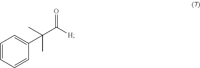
C1=CC=CC(C(C)(C)C([H])=O)=C1
